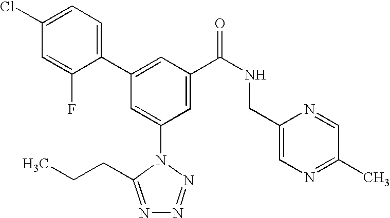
C1(C2=CC(C(NCC3=CN=C(C)C=N3)=O)=CC(N3C(CCC)=NN=N3)=C2)=CC=C(Cl)C=C1F
